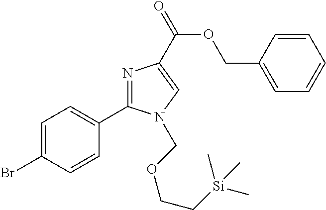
N1=C(C2=CC=C(Br)C=C2)N(COCC[Si](C)(C)C)C=C1C(=O)OCC1=CC=CC=C1
